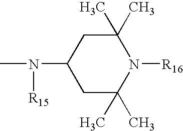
CN(C1CC(C)(C)N([R16])C(C)(C)C1)[R15]
